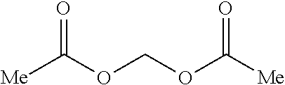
[Me]C(OCOC([Me])=O)=O
